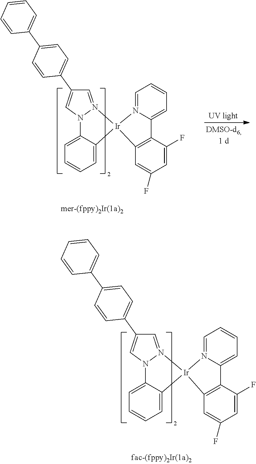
C12=CC=CC=C1N1C=C(C3=CC=C(C4=CC=CC=C4)C=C3)C=N1[Ir]21N2=CC=CC=C2C2=C1C=C(F)C=C2F.C12=CC=CC=C1N1C=C(C3=CC=C(C4=CC=CC=C4)C=C3)C=N1[Ir]21N2=CC=CC=C2C2=C1C=C(F)C=C2F
